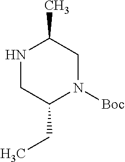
C1(C)CN([Boc])C(CC)CN1
